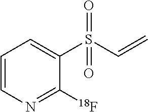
C1=CN=C([18F])C(S(C=C)(=O)=O)=C1
